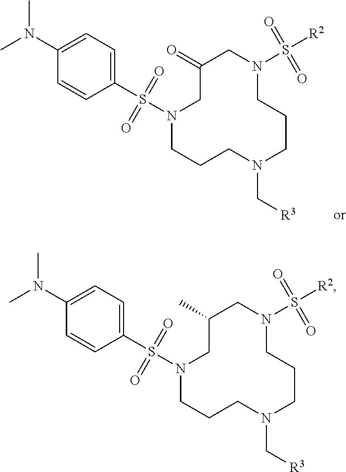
C1(=O)CN(S(C2=CC=C(N(C)C)C=C2)(=O)=O)CCCN(C[R3])CCCN(S([R2])(=O)=O)C1.C1(C)CN(S(C2=CC=C(N(C)C)C=C2)(=O)=O)CCCN(C[R3])CCCN(S([R2])(=O)=O)C1
